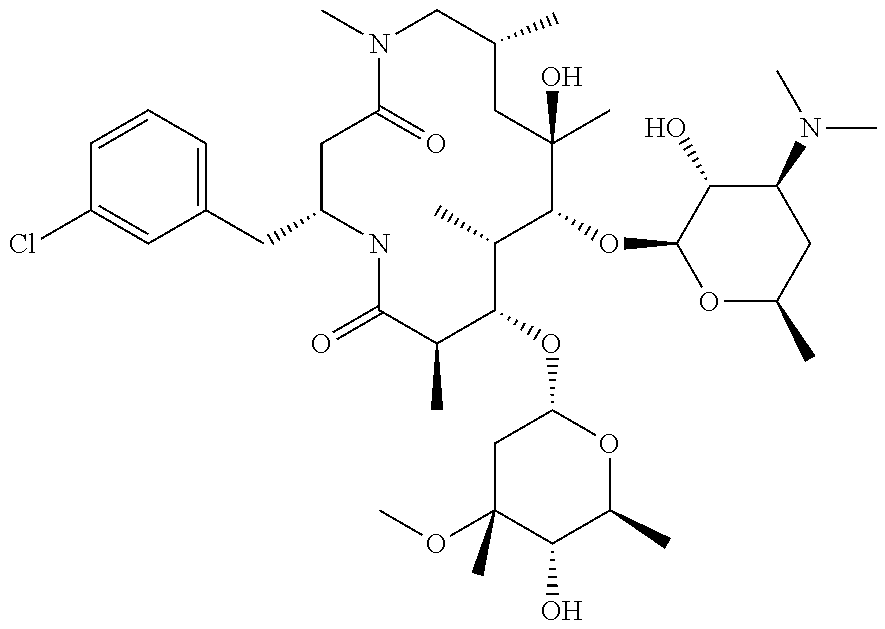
N1C(=O)C(C)C(OC2CC(OC)(C)C(O)C(C)O2)C(C)C(OC2OC(C)CC(N(C)C)C2O)C(O)(C)CC(C)CN(C)C(=O)CC1CC1=CC=CC(Cl)=C1
